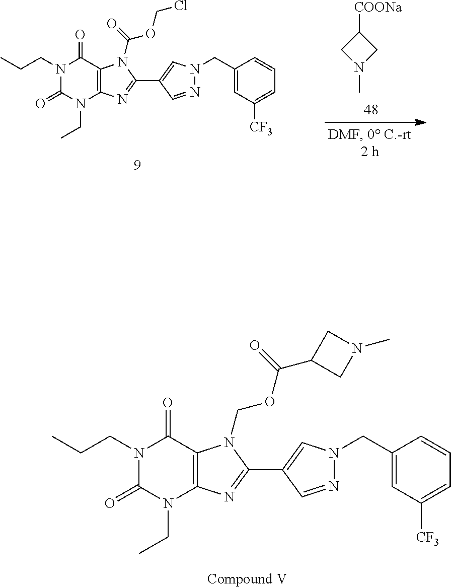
C1(CN2N=CC(C3=NC4=C(N3COC(=O)C3CN(C)C3)C(=O)N(CCC)C(=O)N4CC)=C2)=CC([CF3])=CC=C1.C1(CN2N=CC(C3=NC4=C(N3C(=O)OCCl)C(=O)N(CCC)C(=O)N4CC)=C2)=CC([CF3])=CC=C1.C1([COONa])CN(C)C1
